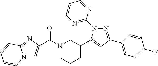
N1(C(=O)C2=CN3C(=N2)C=CC=C3)CCCC(C2=CC(C3=CC=C(F)C=C3)=NN2C2=NC=CC=N2)C1
